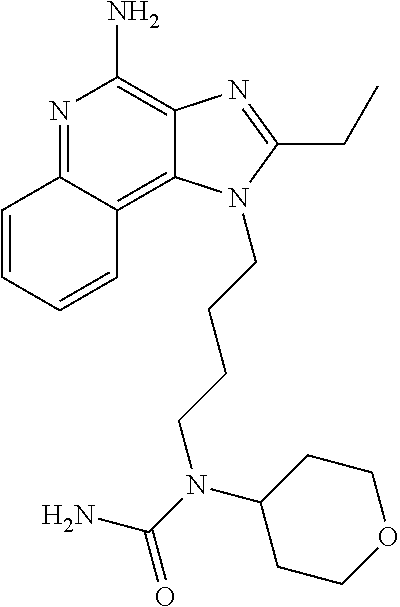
N1=C2C(=C3C(=C1N)N=C(CC)N3CCCCN(C(=O)N)C1CCOCC1)C=CC=C2
